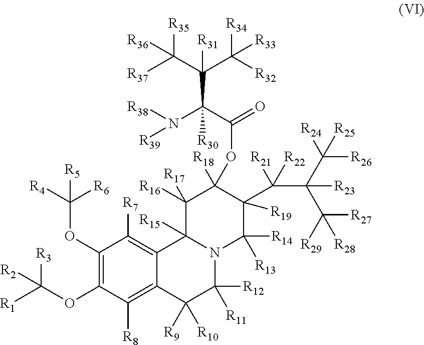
C1(OC([R4])([R6])[R5])=C(OC([R1])([R3])[R2])C([R8])=C2C(=C1[R7])C1([R15])N(C([R12])([R11])C2([R10])[R9])C([R14])([R13])C([R19])(C(C(C([R26])([R24])[R25])(C([R27])([R29])[R28])[R23])([R21])[R22])C([R18])(OC(=O)C(N([R38])[R39])([R30])C(C([R32])([R34])[R33])(C([R37])([R35])[R36])[R31])C1([R17])[R16]
